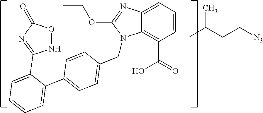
CC(CC[N3])C.C12=CC=CC(C(=O)O)=C1N(CC1=CC=C(C3=CC=CC=C3C3=NC(=O)ON3)C=C1)C(OCC)=N2
